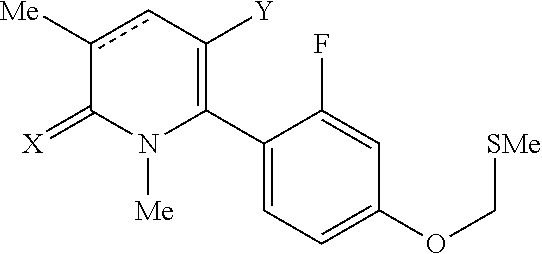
C1(C2=C([Y])cc([Me])C(=[X])N2[Me])=CC=C(OC[SMe])C=C1F
